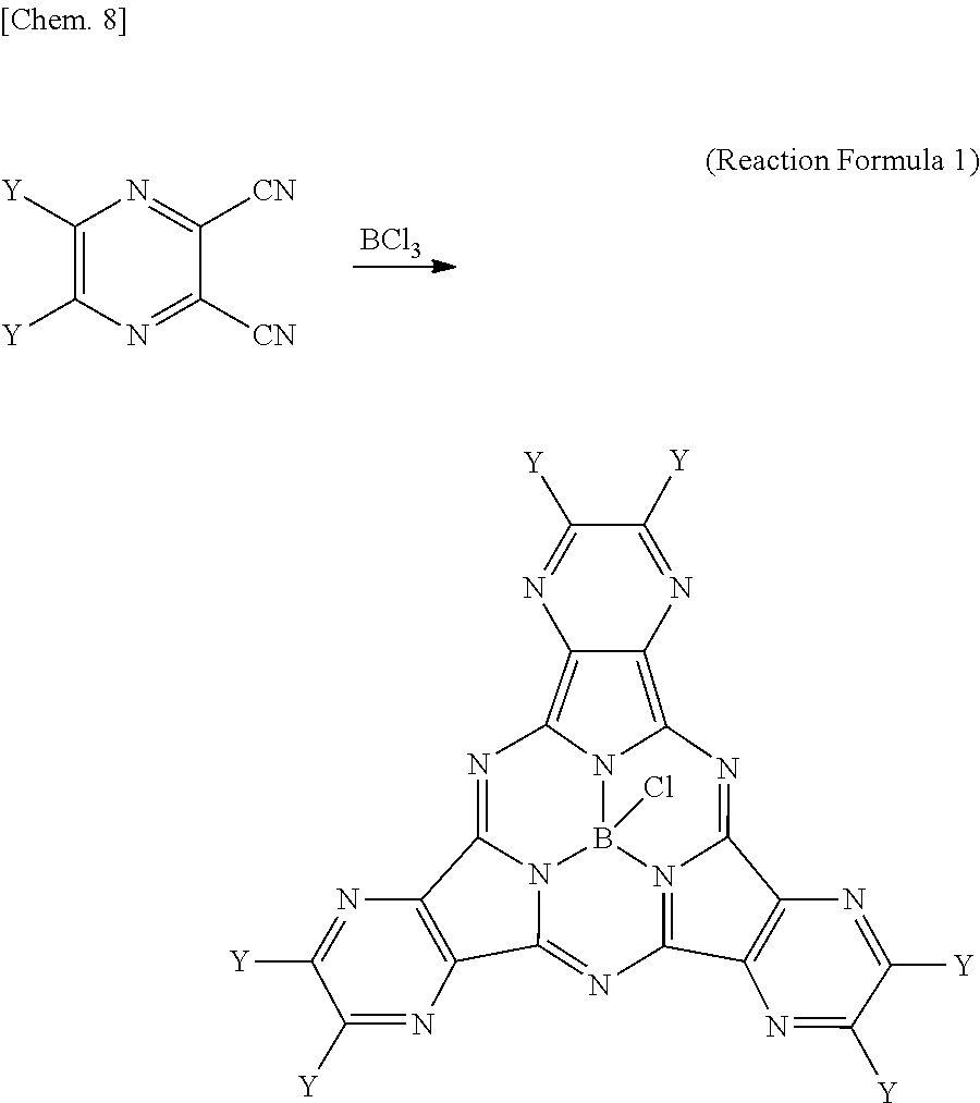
[BCl3].C1([Y])=C([Y])N=C([CN])C([CN])=N1.C12=C(N=C([Y])C([Y])=N1)C1=N3C2=NC2=C4C(=C5N=C6N(B3(Cl)N25)C(=N1)C1=C6N=C([Y])C([Y])=N1)N=C([Y])C([Y])=N4
